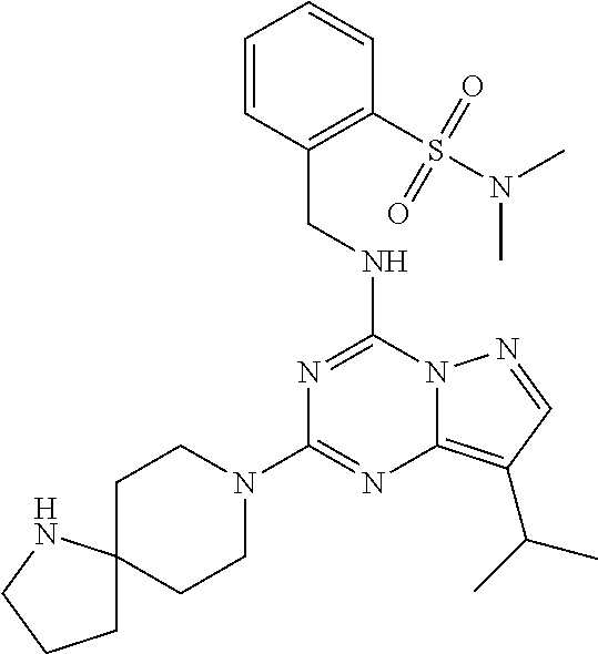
N1=C(NCC2=C(S(N(C)C)(=O)=O)C=CC=C2)N2C(=C(C(C)C)C=N2)N=C1N1CCC2(CC1)CCCN2
